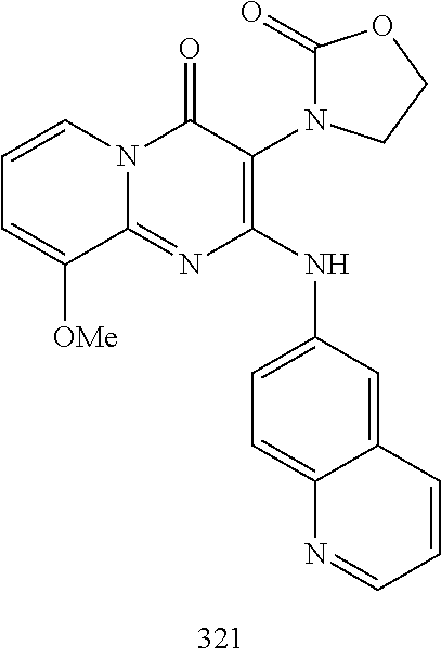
C1=CC=C([OMe])C2=NC(NC3=CC=C4C(=C3)C=CC=N4)=C(N3C(=O)OCC3)C(=O)N12
